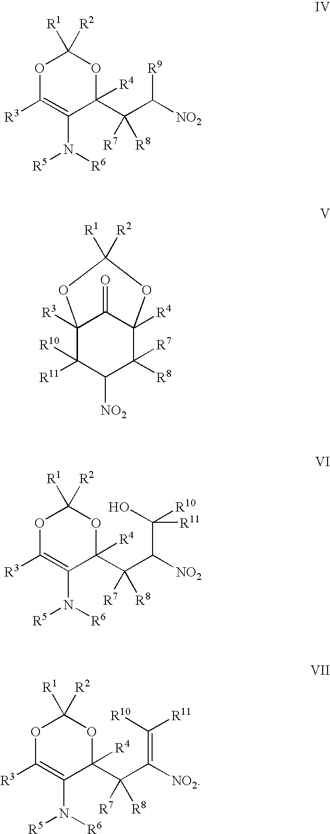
O1C([R3])=C(N([R6])[R5])C(C(C([NO2])[R9])([R7])[R8])([R4])OC1([R1])[R2].O1C([R3])=C(N([R6])[R5])C(C(C([NO2])C(O)([R10])[R11])([R7])[R8])([R4])OC1([R1])[R2].C12([R3])C([R11])([R10])C([NO2])C([R8])([R7])C([R4])(C1=O)OC([R1])([R2])O2.O1C([R3])=C(N([R6])[R5])C(C(C([NO2])=C([R10])[R11])([R7])[R8])([R4])OC1([R1])[R2]
